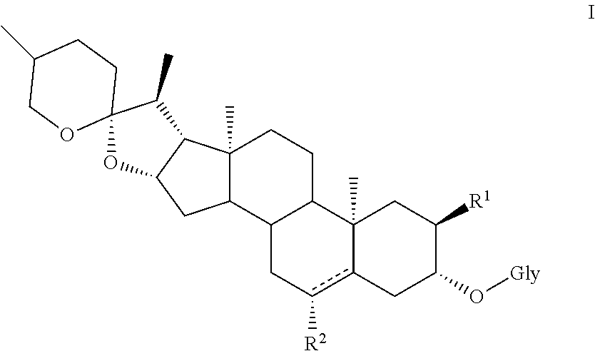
C12(C)C(C3C(CC1)C1(C)c(c([R2])C3)CC(O[Gly])C([R1])C1)CC1C2C(C)C2(O1)CCC(C)CO2
